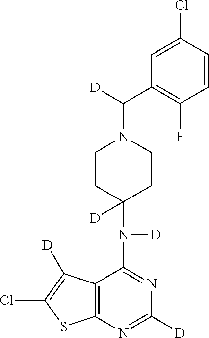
C12=C(N=C([D])N=C1N(C1([D])CCN(C([D])C3=C(F)C=CC(Cl)=C3)CC1)[D])SC(Cl)=C2[D]
